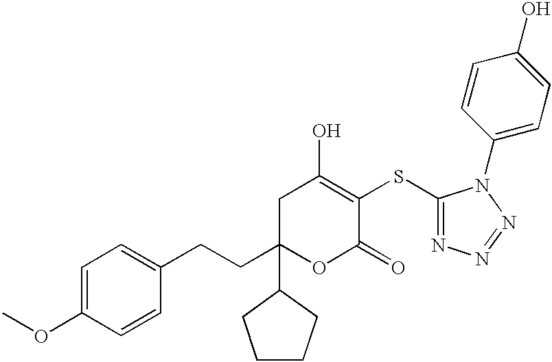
C1C(CCC2=CC=C(OC)C=C2)(C2CCCC2)OC(=O)C(SC2=NN=NN2C2=CC=C(O)C=C2)=C1O
